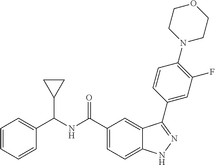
C1=CC=CC=C1C(NC(C1=CC=C2C(=C1)C(C1=CC(F)=C(N3CCOCC3)C=C1)=NN2)=O)C1CC1
